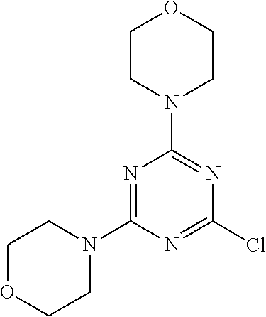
N1=C(N2CCOCC2)N=C(Cl)N=C1N1CCOCC1
